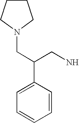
C(N)C(C1=CC=CC=C1)CN1CCCC1
